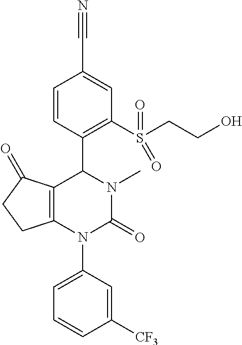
C1=C(N2C3=C(C(=O)CC3)C(C3=C(S(CCO)(=O)=O)C=C(C#N)C=C3)N(C)C2=O)C=C([CF3])C=C1
